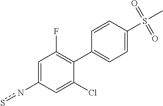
n(C1=CC(F)=C(C2=CC=C(S(C)(=O)=O)C=C2)C(Cl)=C1)s
